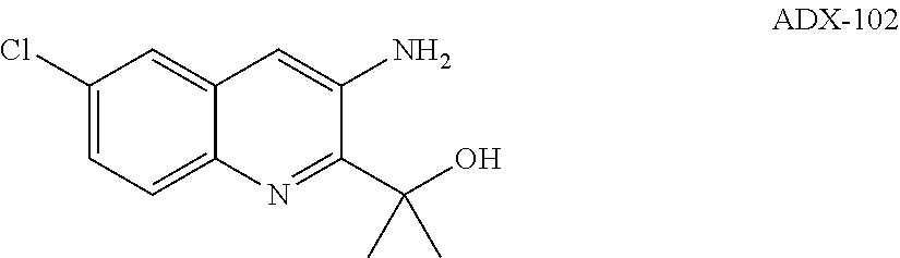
C1(Cl)=CC=C2C(=C1)C=C(N)C(C(O)(C)C)=N2
